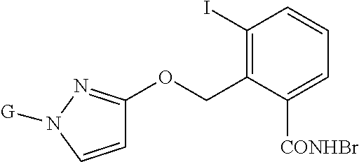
C1=CN([G])N=C1OCC1=C(I)C=CC=C1[CONHBr]
